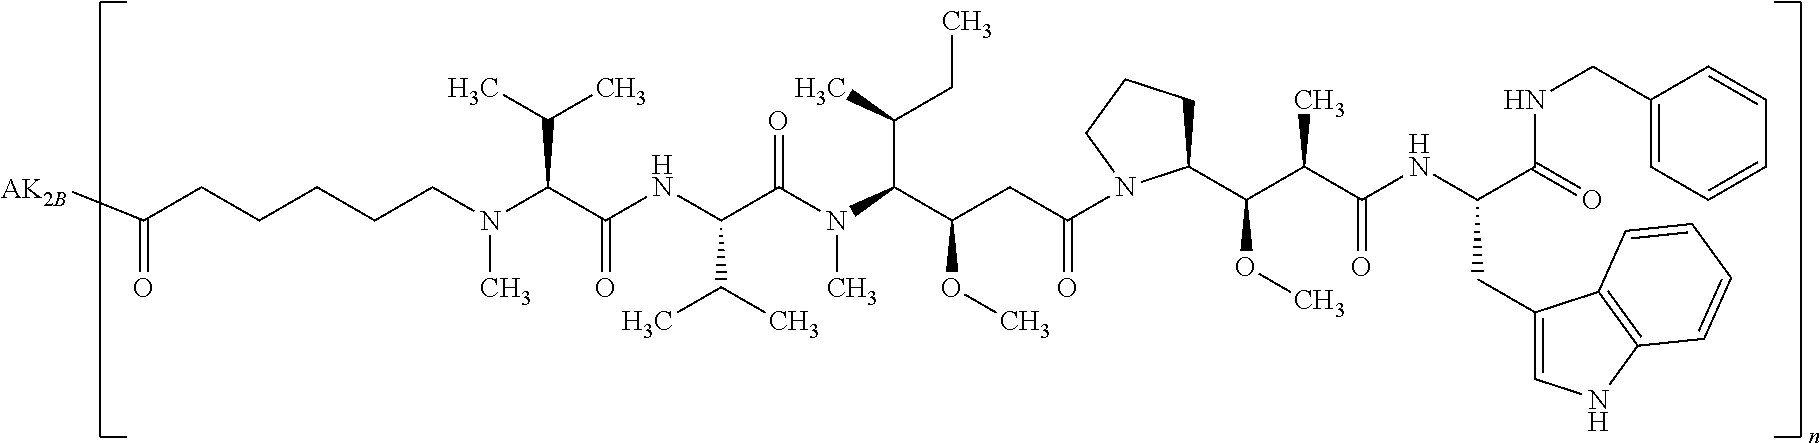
N(C(C(NC(C(C)C)C(N(C)C(C(C)CC)C(CC(=O)N1C(C(C(C(=O)NC(CC2=CNC3=C2C=CC=C3)C(NCC2=CC=CC=C2)=O)C)OC)CCC1)OC)=O)=O)C(C)C)(CCCCCC([AK2B])=O)C
